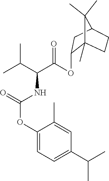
C1(OC(C(NC(=O)OC2=CC=C(C(C)C)C=C2C)C(C)C)=O)C2(C)CCC(C1)C2(C)C
